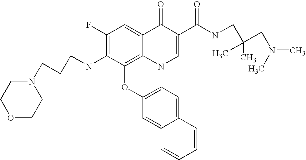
C1(F)=C(NCCCN2CCOCC2)C2=C3C(=C1)C(=O)C(C(=O)NCC(CN(C)C)(C)C)=CN3C1=C(O2)C=C2C(=C1)C=CC=C2
